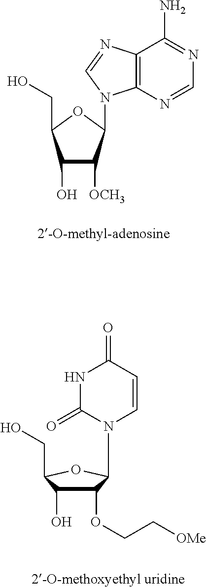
C1(O)C([OCH3])C(N2C3=C(C(N)=NC=N3)N=C2)OC1CO.C1(OCC[OMe])C(O)C(CO)OC1N1C=CC(=O)NC1=O
